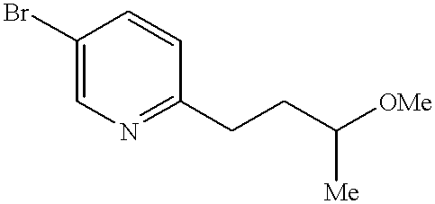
C1(Br)=CN=C(CCC([OMe])[Me])C=C1
